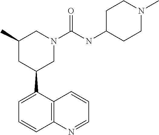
C1(C)CC(C2=CC=CC3=C2C=CC=N3)CN(C(NC2CCN(C)CC2)=O)C1
